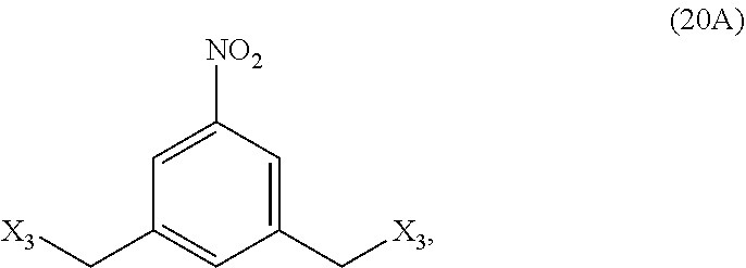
C1(C[X3])=CC([NO2])=CC(C[X3])=C1
